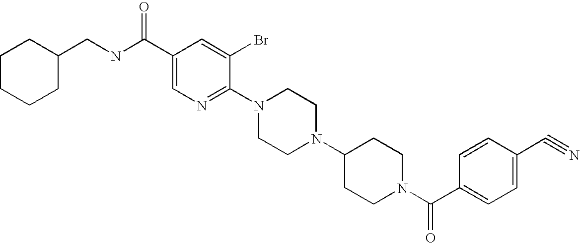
C1(C#N)=CC=C(C(N2CCC(N3CCN(C4=NC=C(C(NCC5CCCCC5)=O)C=C4Br)CC3)CC2)=O)C=C1
